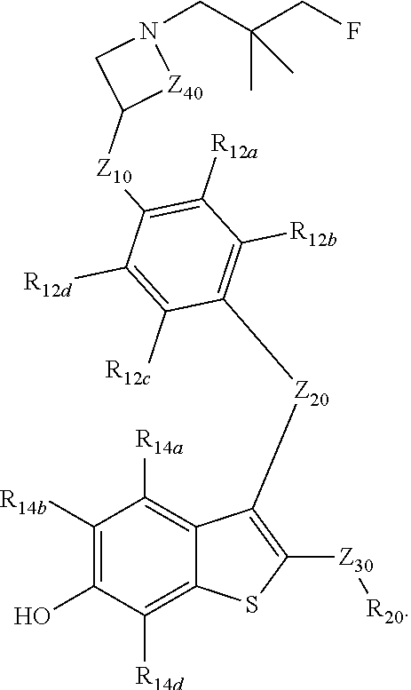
C1([R14b])=C(O)C([R14d])=C2C(=C1[R14a])C([Z20]C1=C([R12b])C([R12a])=C([Z10]C3[Z40]N(CC(CF)(C)C)C3)C([R12d])=C1[R12c])=C([Z30][R20])S2
